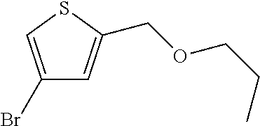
C1(Br)=CSC(COCCC)=C1
